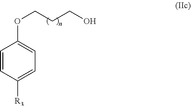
C1=CC([R3])=CC=C1OCCCO
